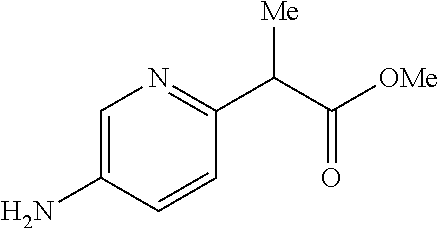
N1=C(C(C([OMe])=O)[Me])C=CC(N)=C1
